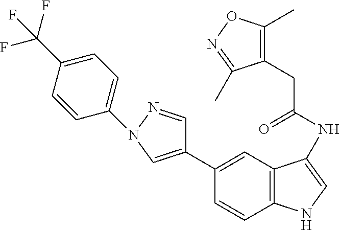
C1(C2=CN(C3=CC=C(C(F)(F)F)C=C3)N=C2)=CC2=C(C=C1)NC=C2NC(CC1=C(C)ON=C1C)=O
